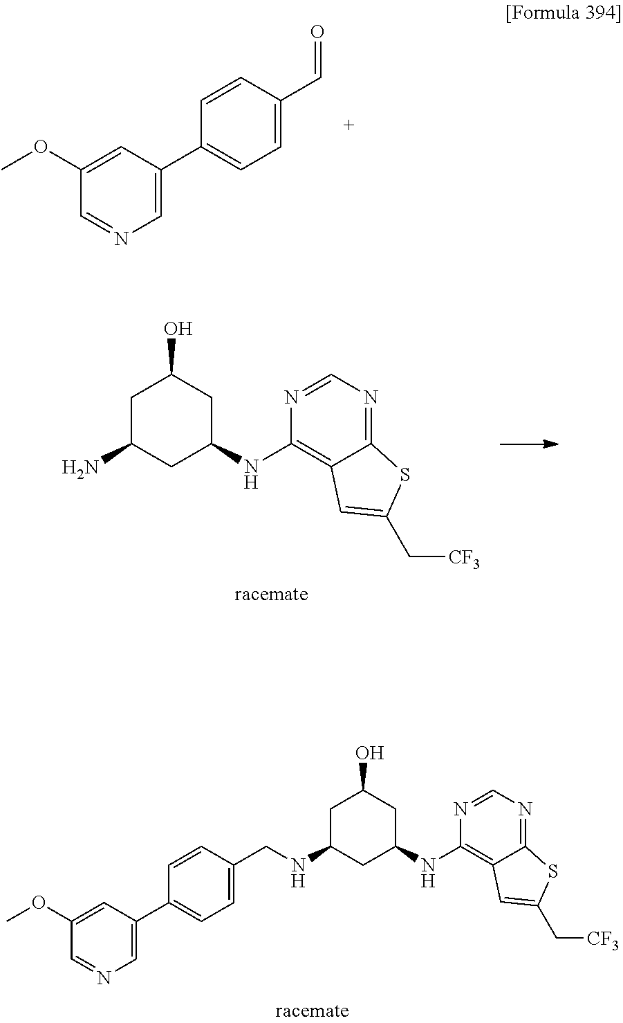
C1C(NCC2=CC=C(C3=CN=CC(OC)=C3)C=C2)CC(NC2=C3C(=NC=N2)SC(C[CF3])=C3)CC1O.C1(OC)=CC(C2=CC=C(C=O)C=C2)=CN=C1.C1C(N)CC(NC2=C3C(=NC=N2)SC(C[CF3])=C3)CC1O
